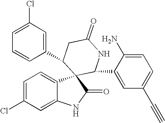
C1(C2C3(C4=CC=C(Cl)C=C4NC3=O)C(C3=CC(C#C)=CC=C3N)NC(=O)C2)=CC(Cl)=CC=C1
